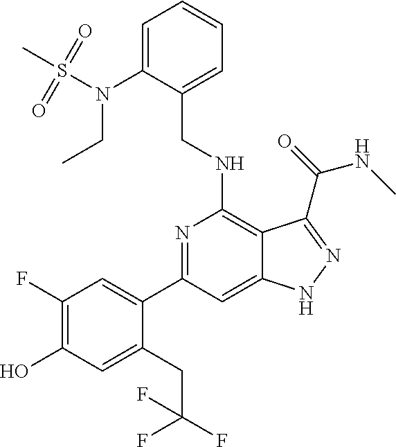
C1(N(CC)S(C)(=O)=O)=CC=CC=C1CNC1=C2C(=CC(C3=CC(F)=C(O)C=C3CC(F)(F)F)=N1)NN=C2C(=O)NC
